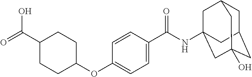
C1(C(=O)O)CCC(OC2=CC=C(C(NC34CC5CC(CC(O)(C3)C5)C4)=O)C=C2)CC1
